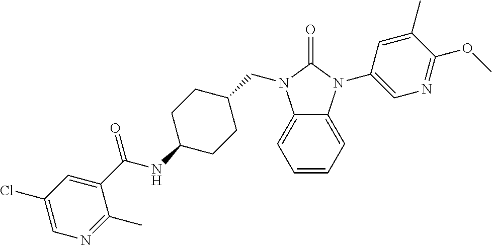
C1=CC=C2C(=C1)N(CC1CCC(NC(C3=CC(Cl)=CN=C3C)=O)CC1)C(=O)N2C1=CN=C(OC)C(C)=C1
